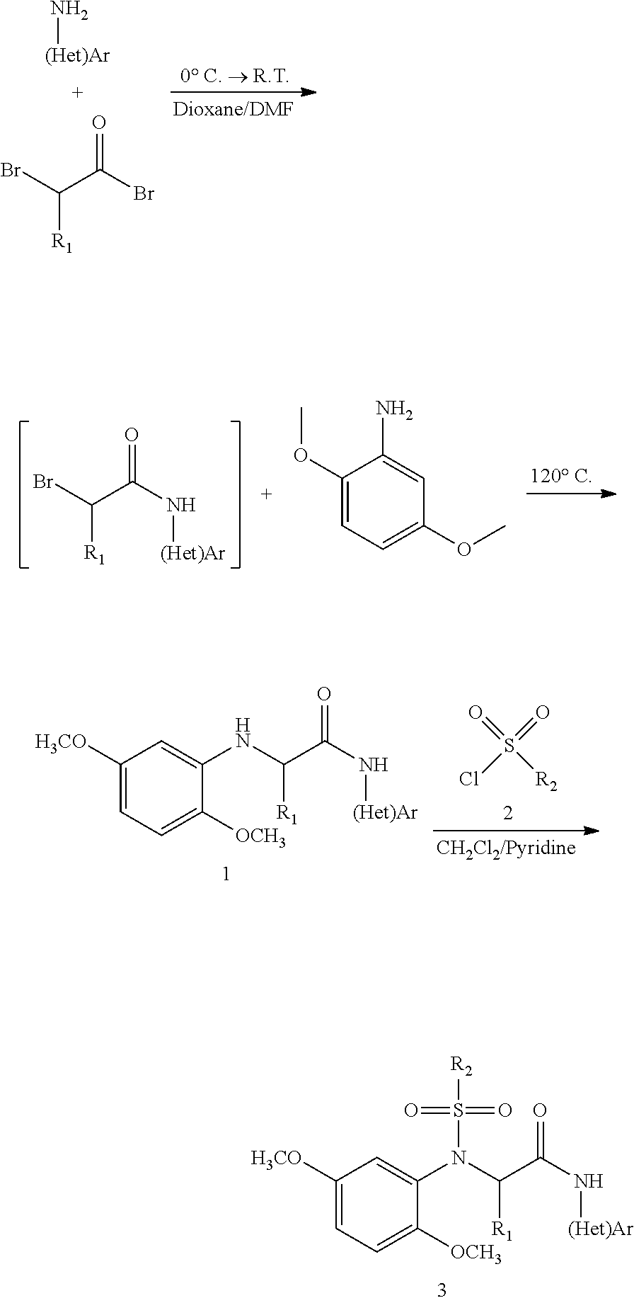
BrC(C(N[(Het)Ar])=O)[R1].C1(OC)=CC=C(OC)C=C1N.C1([H3CO])=CC=C([OCH3])C(N(C(C(N[(Het)Ar])=O)[R1])S([R2])(=O)=O)=C1.N[(Het)Ar].BrC(C(Br)=O)[R1].O=S([R2])(=O)Cl.C1([H3CO])=CC=C([OCH3])C(NC(C(N[(Het)Ar])=O)[R1])=C1
